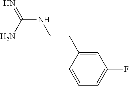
N(C(N)=N)CCC1=CC(F)=CC=C1
